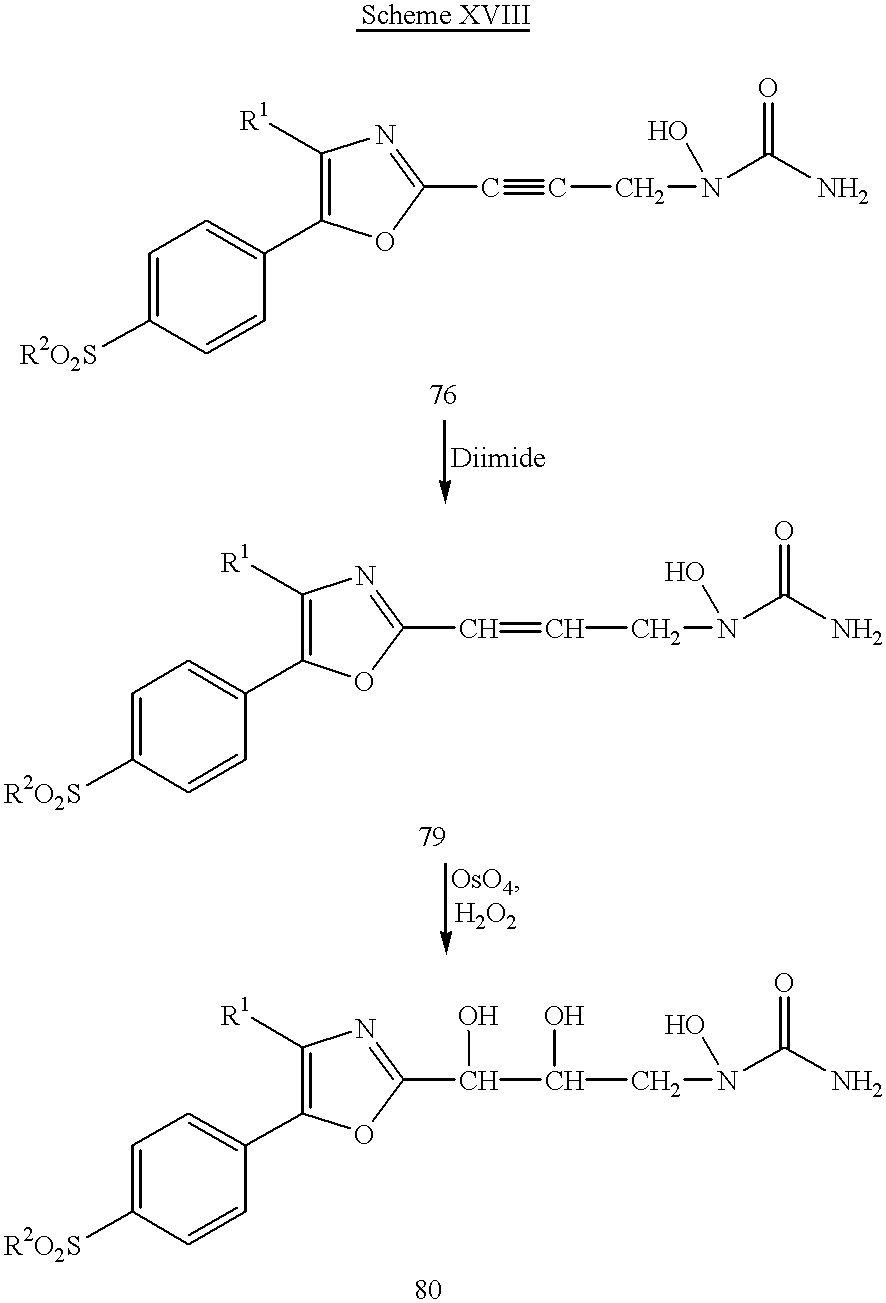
C1(C2=CC=C([R2O2S])C=C2)=C([R1])N=C(C(C(O)CN(C(N)=O)O)O)O1.C1(C2=CC=C([R2O2S])C=C2)=C([R1])N=C(C#CCN(C(N)=O)O)O1.C1(C2=CC=C([R2O2S])C=C2)=C([R1])N=C(C=CCN(C(N)=O)O)O1
